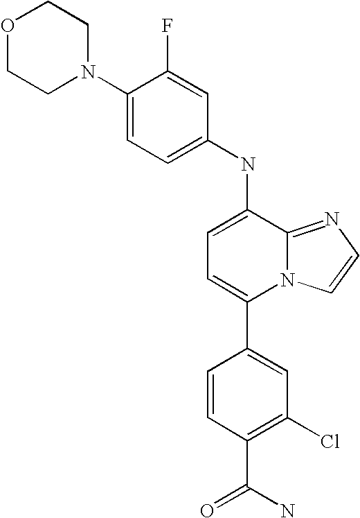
C1(NC2=CC=C(C3=CC(Cl)=C(C(N)=O)C=C3)N3C2=NC=C3)=CC=C(N2CCOCC2)C(F)=C1
